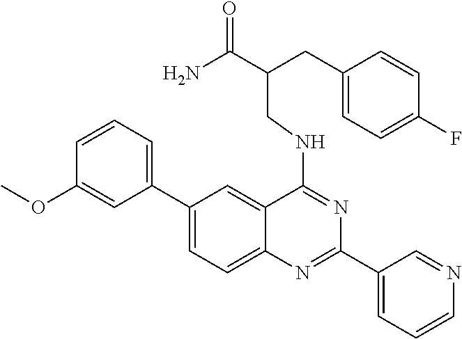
C1(C2=CC=CC(OC)=C2)=CC=C2C(=C1)C(NCC(C(N)=O)CC1=CC=C(F)C=C1)=NC(C1=CC=CN=C1)=N2
